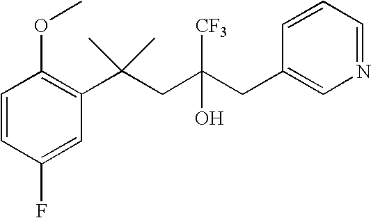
C1(F)=CC(C(CC(CC2=CN=CC=C2)([CF3])O)(C)C)=C(OC)C=C1
